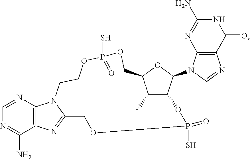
C1=NC2=C(C(N)=N1)N=C1N2CCOP(S)(=O)OCC2OC(N3C=NC4=C3N=C(N)NC4=O)C(C2F)OP(S)(=O)OC1
